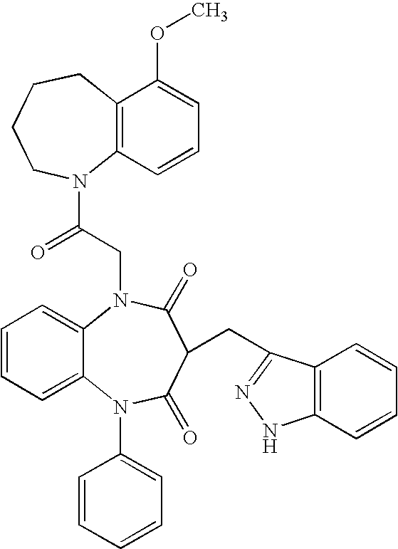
C12=C(C=CC=C1OC)N(C(=O)CN1C3=CC=CC=C3N(C3=CC=CC=C3)C(=O)C(CC3=NNC4=C3C=CC=C4)C1=O)CCCC2
